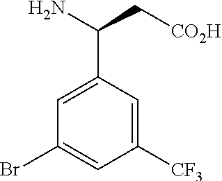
C1=C(C(N)C[CO2H])C=C([CF3])C=C1Br
